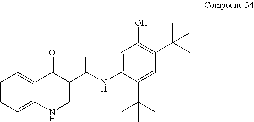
C1=C(NC(C2=CNC3=CC=CC=C3C2=O)=O)C(C(C)(C)C)=CC(C(C)(C)C)=C1O
